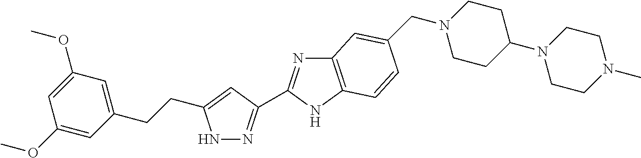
N1N=C(C2=NC3=C(N2)C=CC(CN2CCC(N4CCN(C)CC4)CC2)=C3)C=C1CCC1=CC(OC)=CC(OC)=C1
